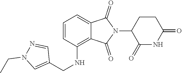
C1(=O)NC(=O)CCC1N1C(=O)C2=CC=CC(NCC3=CN(CC)N=C3)=C2C1=O
